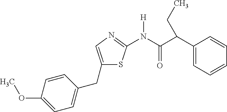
C1(CC2=CC=C(OC)C=C2)=CN=C(N(C(C(C2=CC=CC=C2)CC)=O)[H])S1
